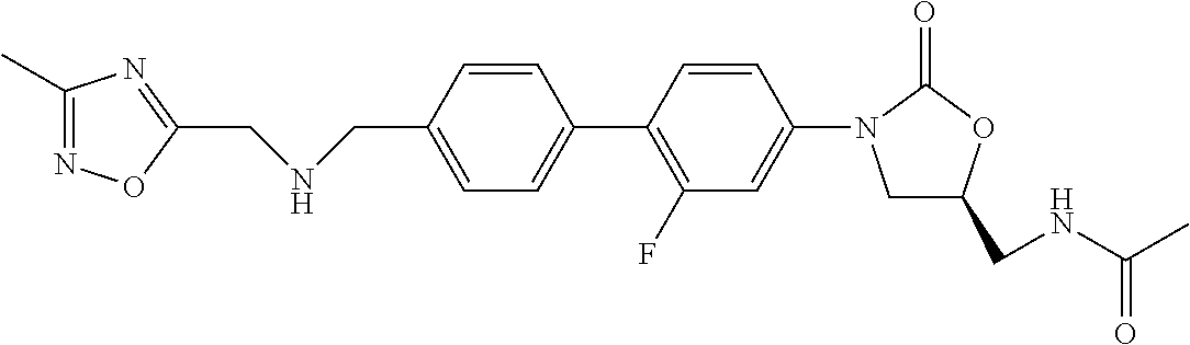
C1=C(CNCC2=NC(C)=NO2)C=CC(C2=C(F)C=C(N3CC(CNC(C)=O)OC3=O)C=C2)=C1
